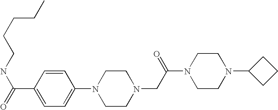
C(CCNC(=O)C1=CC=C(N2CCN(CC(N3CCN(C4CCC4)CC3)=O)CC2)C=C1)CC
